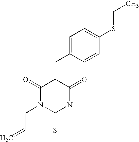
O=C1C(=CC2=CC=C(SCC)C=C2)C(=O)N(CC=C)C(=S)N1
